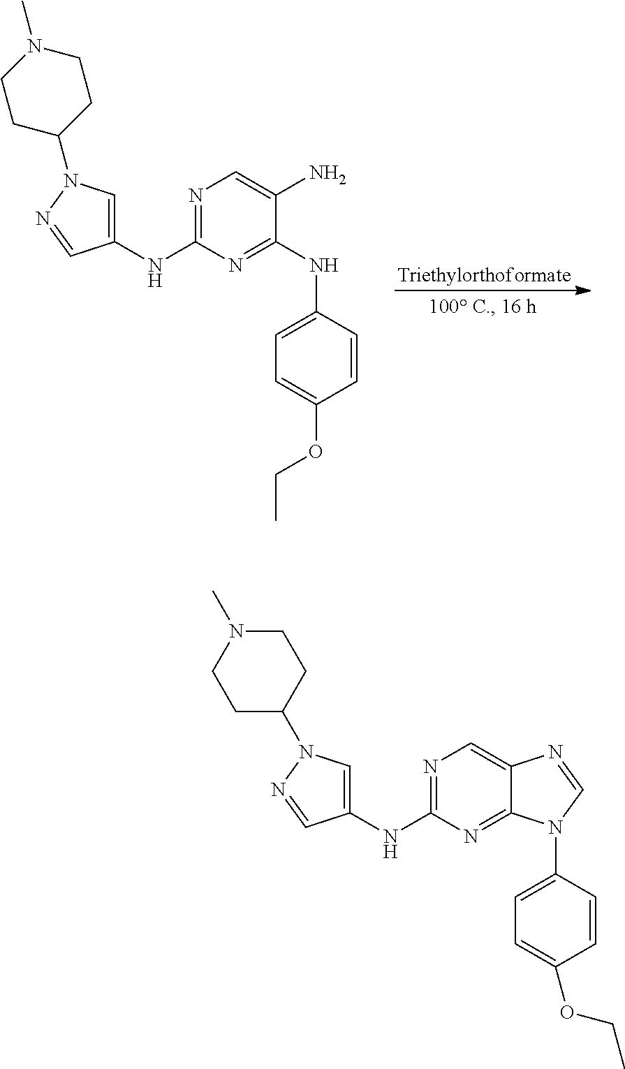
C1(NC2=NC=C(N)C(NC3=CC=C(OCC)C=C3)=N2)=CN(C2CCN(C)CC2)N=C1.C1(NC2=NC=C3C(=N2)N(C2=CC=C(OCC)C=C2)C=N3)=CN(C2CCN(C)CC2)N=C1
